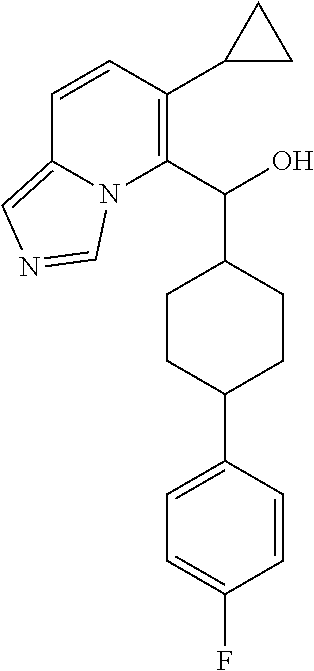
C1=CC(C2CC2)=C(C(O)C2CCC(C3=CC=C(F)C=C3)CC2)N2C1=CN=C2
